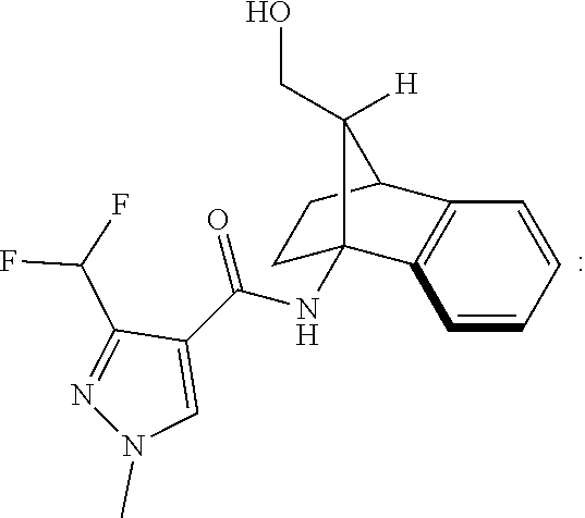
C1C2(NC(C3=CN(C)N=C3C(F)F)=O)C3=C(C(C1)C2([H])CO)C=CC=C3
